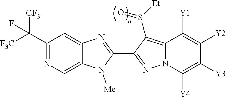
C12=CN=C(C([F3C])([CF3])F)C=C1N=C(C1=NN3C(=C1S([Et])=O)C([Y1])=C([Y2])C([Y3])=C3[Y4])N2[Me]
